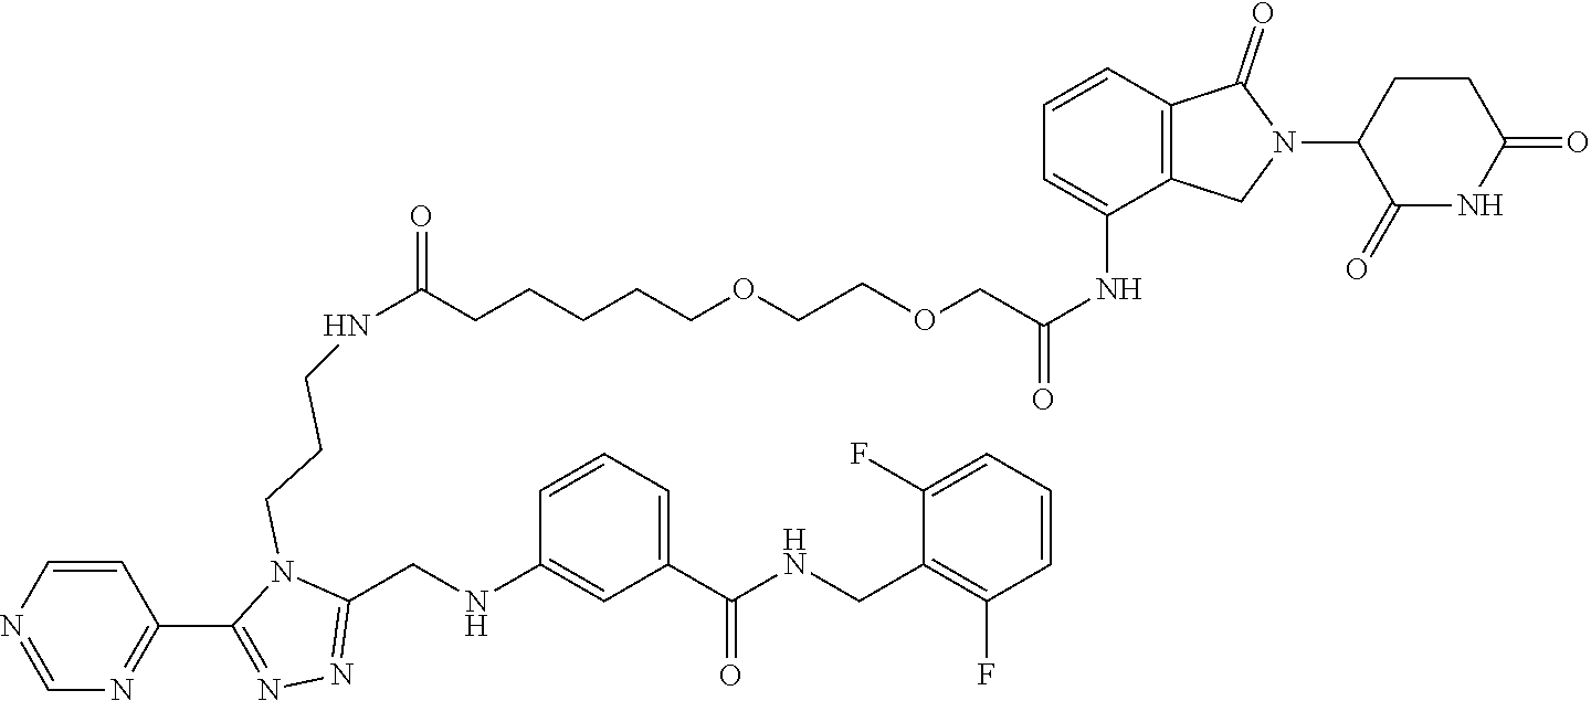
C(CCCCCOCCOCC(NC1=CC=CC2=C1CN(C1C(=O)NC(=O)CC1)C2=O)=O)(NCCCN1C(CNC2=CC(C(NCC3=C(F)C=CC=C3F)=O)=CC=C2)=NN=C1C1=NC=NC=C1)=O
